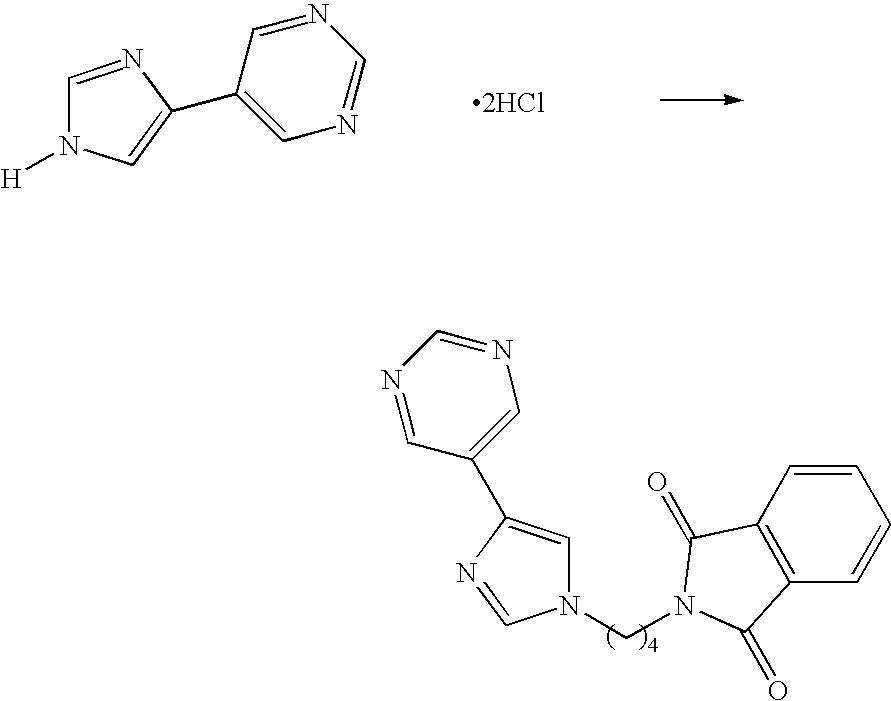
[2HCl].C1(C2=CN([H])C=N2)=CN=CN=C1.C1=CC2=C(C=C1)C(=O)N(CN1C=C(C3=CN=CN=C3)N=C1)C2=O
